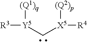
[R3][Y5](C[X5]([R4])[(Q2)p])[(Q1)q]
